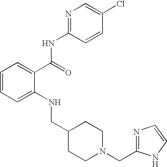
C1=CC=C(NCC2CCN(CC3=NC=CN3)CC2)C(C(NC2=NC=C(Cl)C=C2)=O)=C1
